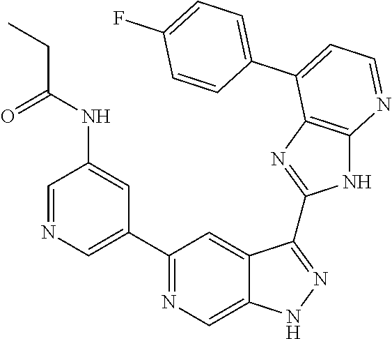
C1=NC=C(C2=NC=C3C(=C2)C(C2=NC4=C(N2)N=CC=C4C2=CC=C(F)C=C2)=NN3)C=C1NC(=O)CC
